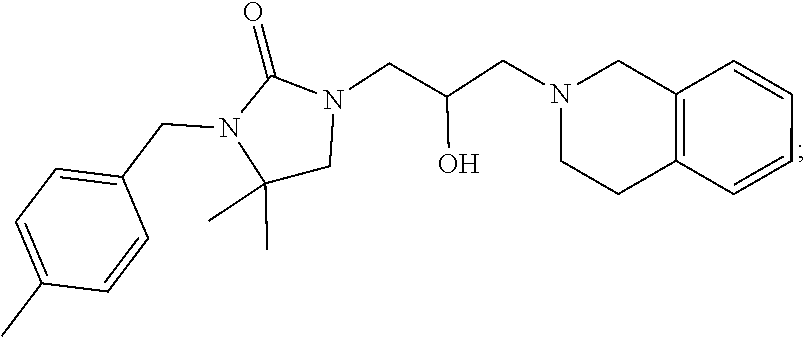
C1(C)(C)CN(CC(CN2CCC3=C(C2)C=CC=C3)O)C(=O)N1CC1=CC=C(C)C=C1
